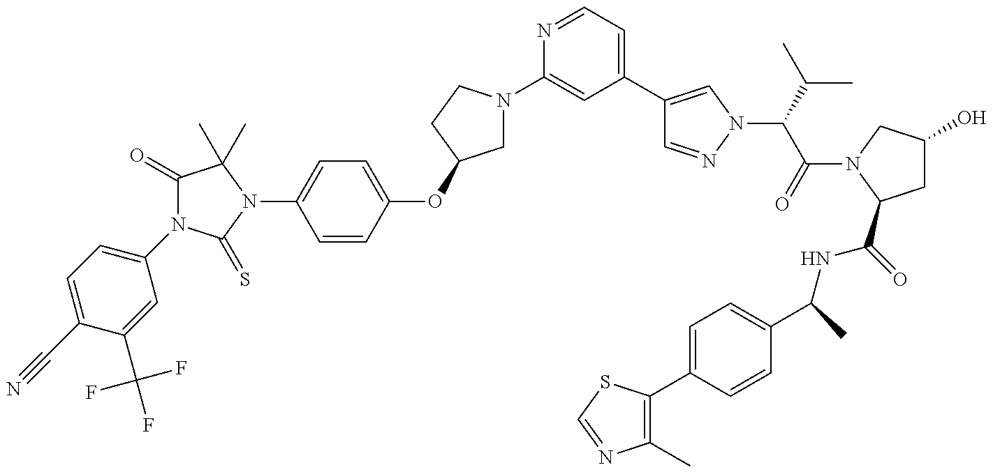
C1(C#N)=CC=C(N2C(=O)C(C)(C)N(C3=CC=C(OC4CN(C5=CC(C6=CN(C(C(=O)N7CC(O)CC7C(NC(C)C7=CC=C(C8=C(C)N=CS8)C=C7)=O)C(C)C)N=C6)=CC=N5)CC4)C=C3)C2=S)C=C1C(F)(F)F
